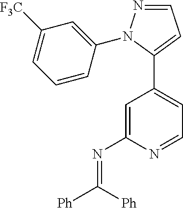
C1([F3C])=CC=CC(N2N=CC=C2C2=CC=NC(N=C([Ph])[Ph])=C2)=C1
